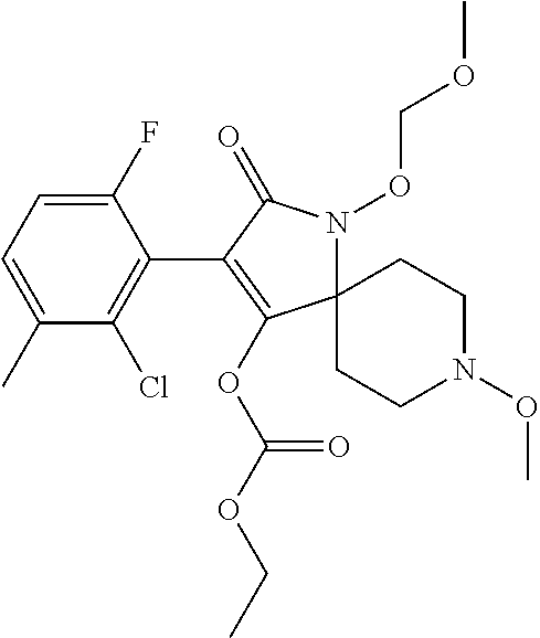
C12(N(OCOC)C(=O)C(C3=C(Cl)C(C)=CC=C3F)=C1OC(OCC)=O)CCN(OC)CC2
